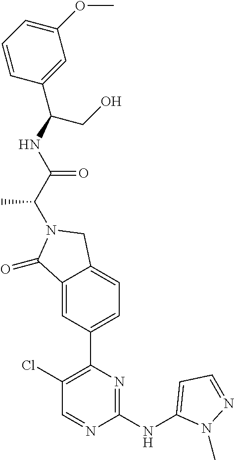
C1(=O)C2=CC(C3=C(Cl)C=NC(NC4=CC=NN4C)=N3)=CC=C2CN1C(C(NC(C1=CC(OC)=CC=C1)CO)=O)C
